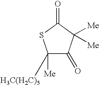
C1([H3C(H2C)5])([Me])C(=O)C([Me])([Me])C(=O)S1
